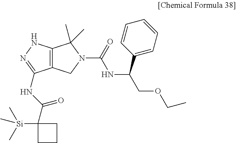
C12=C(NN=C1NC(=O)C1([Si](C)(C)C)CCC1)C(C)(C)N(C(NC(C1=CC=CC=C1)COCC)=O)C2
